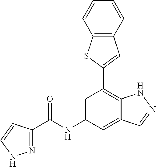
C1=C(NC(=O)C2=NNC=C2)C=C2C(=C1C1=CC3=C(S1)C=CC=C3)NN=C2
